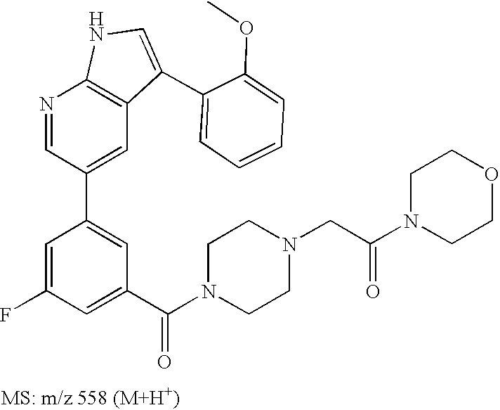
N1=CC(C2=CC(C(N3CCN(CC(N4CCOCC4)=O)CC3)=O)=CC(F)=C2)=CC2=C1NC=C2C1=CC=CC=C1OC
